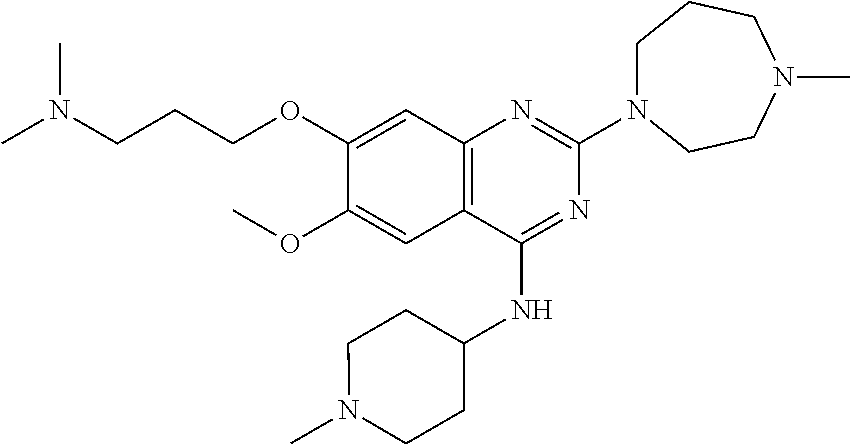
CN1CCC(NC2=NC(N3CCCN(C)CC3)=NC3=C2C=C(OC)C(OCCCN(C)C)=C3)CC1
